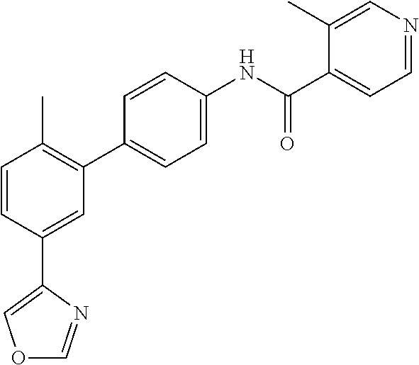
C1=CC(C2=COC=N2)=CC(C2=CC=C(NC(C3=CC=NC=C3C)=O)C=C2)=C1C
